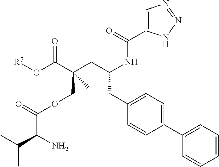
[R7]OC(C(CC(NC(C1=CN=NN1)=O)CC1=CC=C(C2=CC=CC=C2)C=C1)(COC(C(C(C)C)N)=O)C)=O
